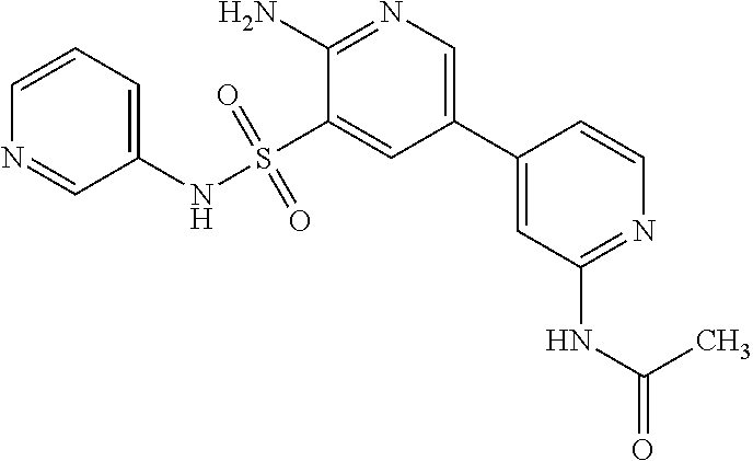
C1=CC(C2=CN=C(N)C(S(NC3=CC=CN=C3)(=O)=O)=C2)=CC(NC(=O)C)=N1
